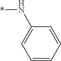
*NC1=CC=CC=C1
